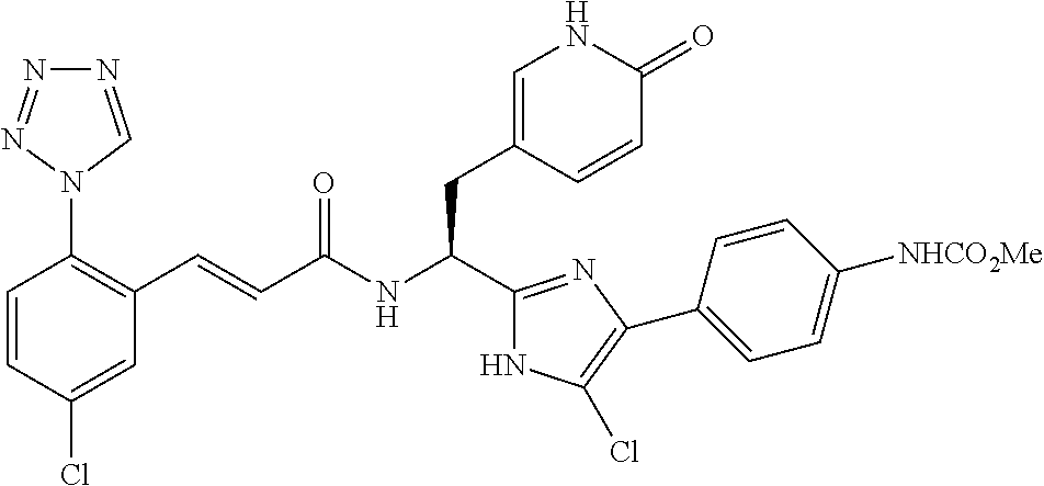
C1(Cl)=CC(C=CC(NC(CC2=CNC(=O)C=C2)C2=NC(C3=CC=C([NHCO2Me])C=C3)=C(Cl)N2)=O)=C(N2C=NN=N2)C=C1
